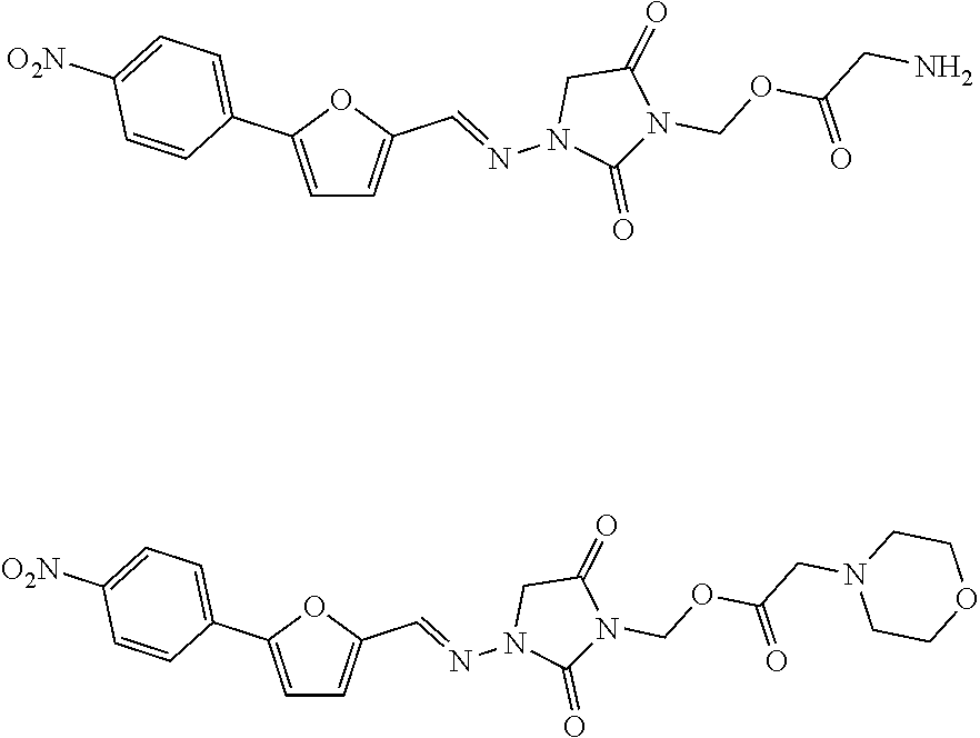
C1=C(C2=CC=C([O2N])C=C2)OC(C=NN2C(=O)N(COC(CN)=O)C(=O)C2)=C1.C1=C(C2=CC=C([O2N])C=C2)OC(C=NN2C(=O)N(COC(CN3CCOCC3)=O)C(=O)C2)=C1
